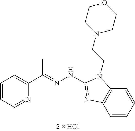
C(=NNC1=NC2=C(C=CC=C2)N1CCN1CCOCC1)(C)C1=CC=CC=N1
